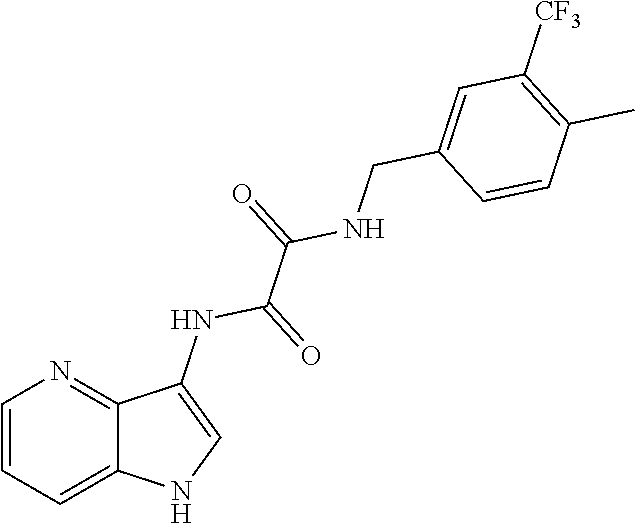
C1=CC=C2C(=N1)C(NC(=O)C(=O)NCC1=CC([CF3])=C(C)C=C1)=CN2
